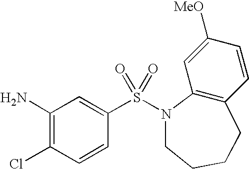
C1(N)=C(Cl)C=CC(S(=O)(=O)N2C3=C(C=CC([MeO])=C3)CCCC2)=C1
